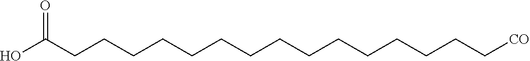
OC(CCCCCCCCCCCCCCC[CO])=O
